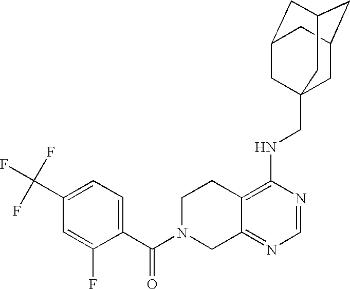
C12=C(NCC34CC5CC(CC(C3)C5)C4)N=CN=C1CN(C(C1=CC=C(C(F)(F)F)C=C1F)=O)CC2
